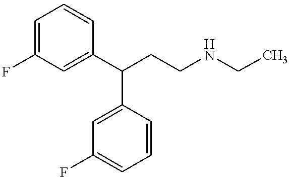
FC1=CC=CC(C(CCNCC)C2=CC(F)=CC=C2)=C1
